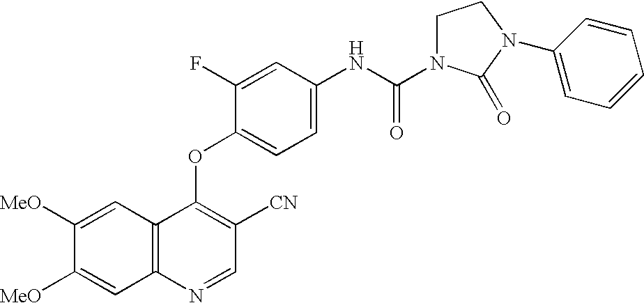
C12=C(N=CC([CN])=C1OC1=CC=C(NC(=O)N3CCN(C4=CC=CC=C4)C3=O)C=C1F)C=C([MeO])C([MeO])=C2
